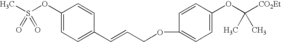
CS(OC1=CC=C(C=CCOC2=CC=C(OC([CO2Et])(C)C)C=C2)C=C1)(=O)=O
